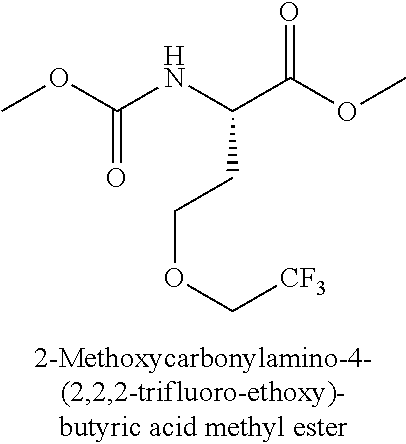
COC(NC(C(OC)=O)CCOC[CF3])=O
